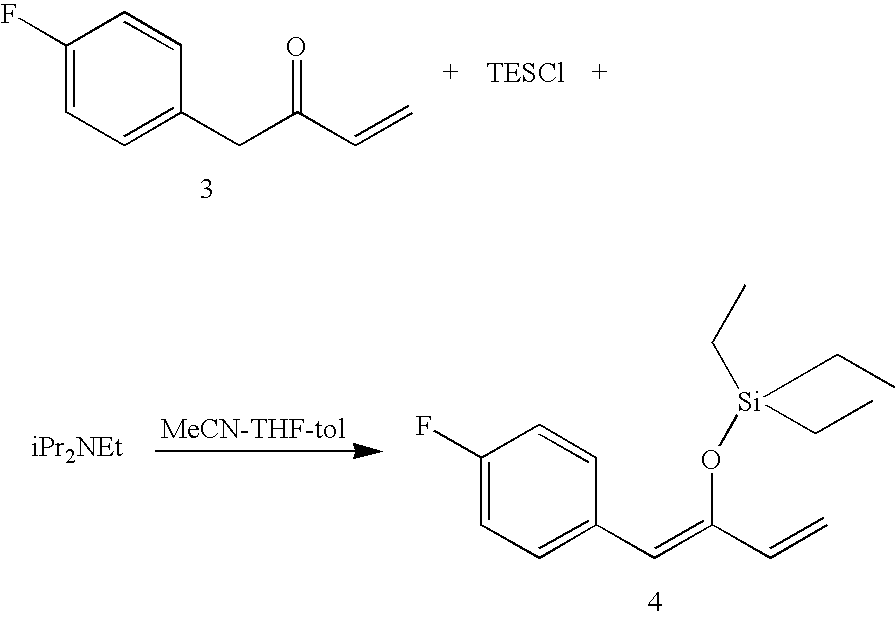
C1(F)=CC=C(CC(C=C)=O)C=C1.C1(F)=CC=C(C=C(C=C)O[Si](CC)(CC)CC)C=C1
